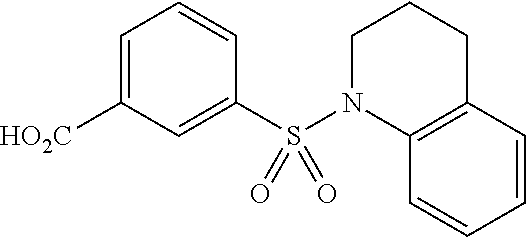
C1=C([HO2C])C=C(S(N2C3=C(CCC2)C=CC=C3)(=O)=O)C=C1
